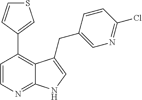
C1=CN=C2C(=C1C1=CSC=C1)C(CC1=CN=C(Cl)C=C1)=CN2
